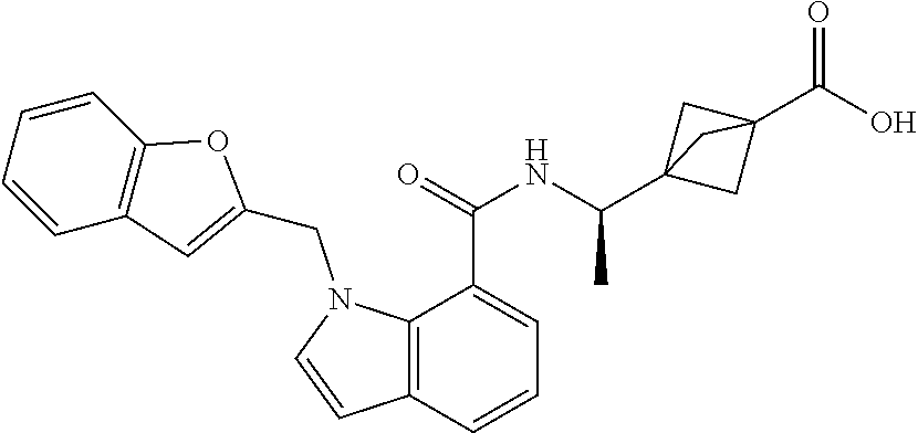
C1=CC2=C(C(C(=O)NC(C34CC(C(O)=O)(C3)C4)C)=C1)N(CC1=CC3=C(O1)C=CC=C3)C=C2
